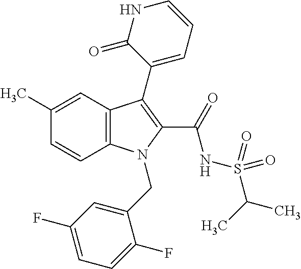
C1(C)=CC2=C(C=C1)N(CC1=CC(F)=CC=C1F)C(C(NS(C(C)C)(=O)=O)=O)=C2C1=CC=CNC1=O
